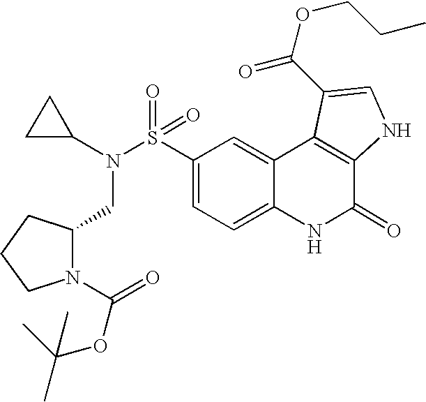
N(S(C1=CC=C2C(=C1)C1=C(C(=O)N2)NC=C1C(OCCC)=O)(=O)=O)(C1CC1)CC1N(C(=O)OC(C)(C)C)CCC1
